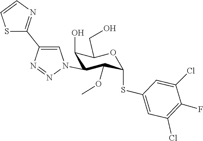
N1=NC(C2=NC=CS2)=CN1C1C(OC)C(SC2=CC(Cl)=C(F)C(Cl)=C2)OC(CO)C1O
